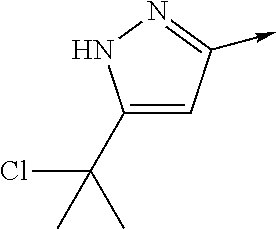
C1(C(C)(Cl)C)=CC(->C)=NN1
